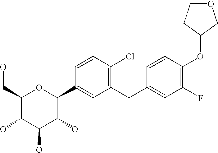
C1(CC2=CC(F)=C(OC3CCOC3)C=C2)=C(Cl)C=CC(C2OC(CO)C(O)C(O)C2O)=C1
